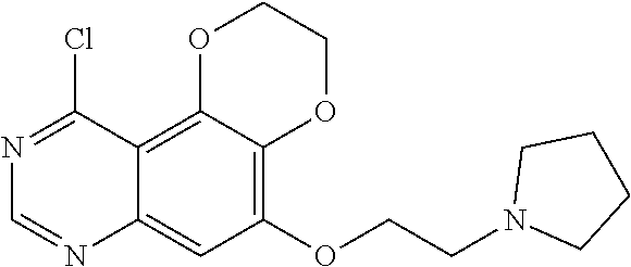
C12=CC(OCCN3CCCC3)=C3C(=C1C(Cl)=NC=N2)OCCO3
